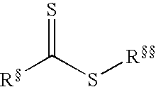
[R]C(S[R])=S
